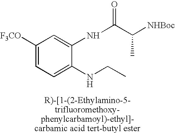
C1([F3CO])=CC=C(NCC)C(NC(C([NHBoc])C)=O)=C1
